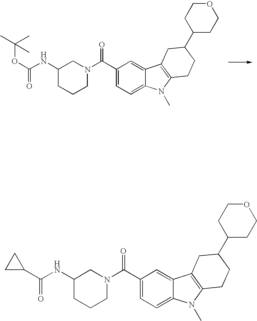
C1(C(N2CC(NC(=O)OC(C)(C)C)CCC2)=O)=CC=C2C(=C1)C1=C(N2C)CCC(C2CCOCC2)C1.C1(C(N2CC(NC(C3CC3)=O)CCC2)=O)=CC=C2C(=C1)C1=C(N2C)CCC(C2CCOCC2)C1
